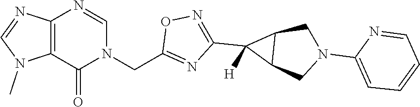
C12=C(N=CN(CC3=NC(C4([H])C5C4CN(C4=CC=CC=N4)C5)=NO3)C1=O)N=CN2C
